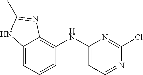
C12=CC=CC(NC3=CC=NC(Cl)=N3)=C1N=C(C)N2
